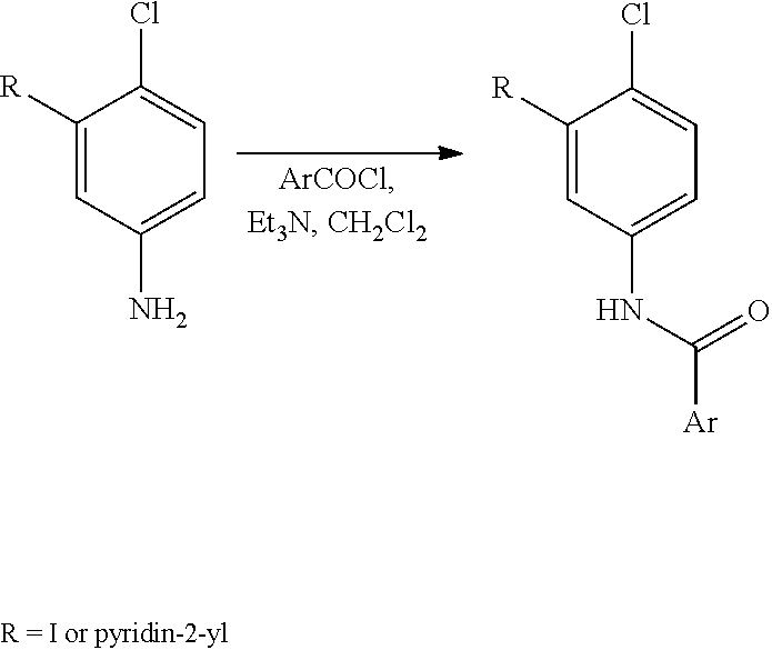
C1([R])=CC(N)=CC=C1Cl.C1([R])=CC(NC([Ar])=O)=CC=C1Cl
